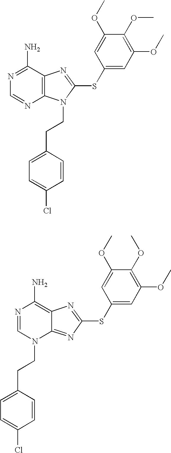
N1=C(N)C2=C(N=C1)N(CCC1=CC=C(Cl)C=C1)C(SC1=CC(OC)=C(OC)C(OC)=C1)=N2.N1=CN(CCC2=CC=C(Cl)C=C2)C2=NC(SC3=CC(OC)=C(OC)C(OC)=C3)=NC2=C1N
